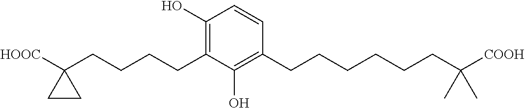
C1(O)=C(CCCCC2([HOOC])CC2)C(O)=C(CCCCCCC([COOH])(C)C)C=C1
